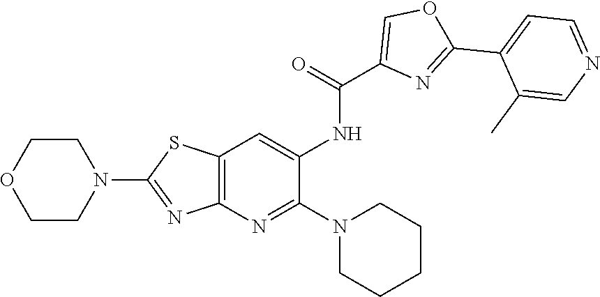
N1(C2=NC3=C(SC(N4CCOCC4)=N3)C=C2NC(=O)C2=COC(C3=CC=NC=C3C)=N2)CCCCC1
